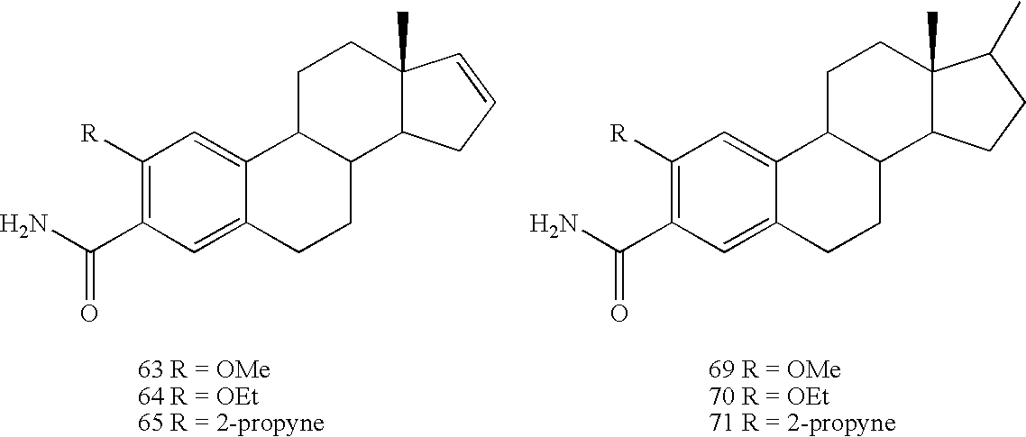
C1([R])=C(C(N)=O)C=C2C(=C1)C1C(CC2)C2C(C)(CC1)C=CC2.C1([R])=C(C(N)=O)C=C2C(=C1)C1C(CC2)C2C(C)(CC1)C(C)CC2
